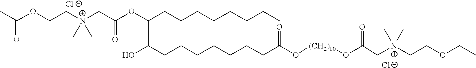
[Cl-].[Cl-].CC(OCC[N+](CC(OC(CCCCCCCC)C(O)CCCCCCCC(=O)O[(CH2)10]OC(=O)C[N+](CCOCC)(C)C)=O)(C)C)=O
